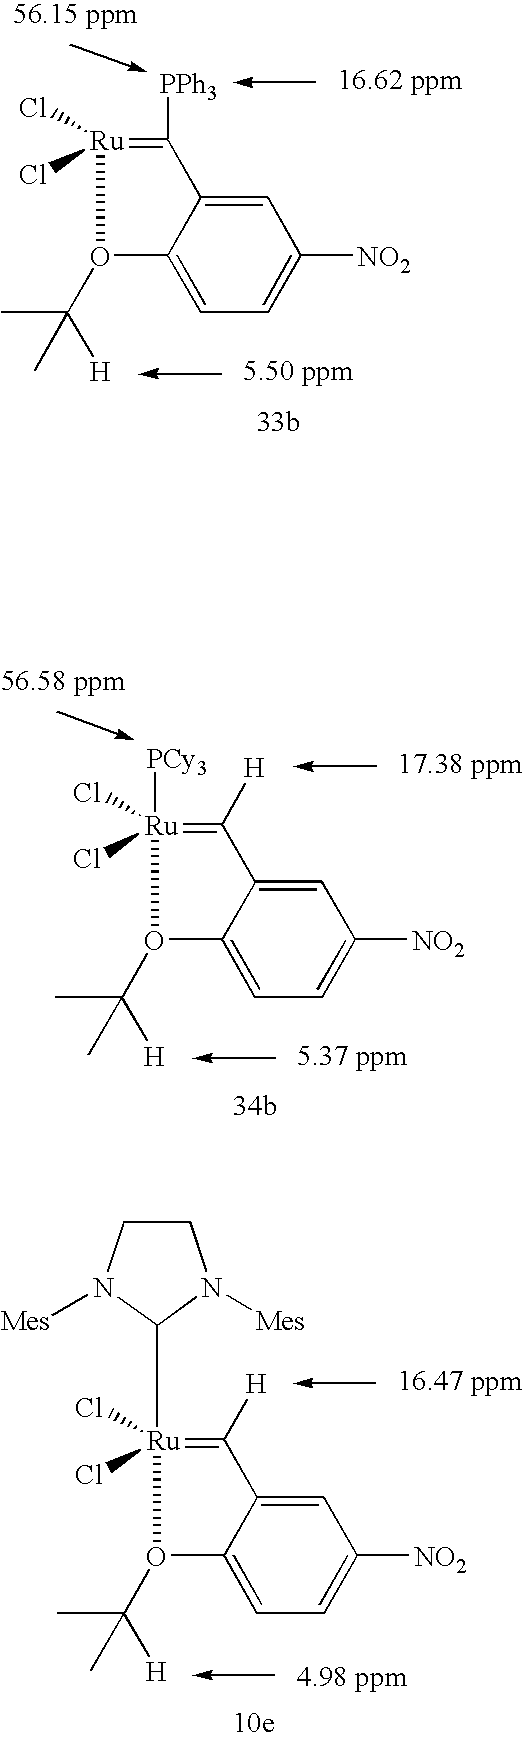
C1=C2C(=CC=C1[NO2])O(C(C)([H])C)[Ru](Cl)(Cl)([PCy3])=C2[H].C1=C2C(=CC=C1[NO2])O(C(C)([H])C)[Ru](Cl)(Cl)=C2[PPh3].C1=C2C(=CC=C1[NO2])O(C(C)([H])C)[Ru](Cl)(Cl)(C1N([Mes])CCN1[Mes])=C2[H]
